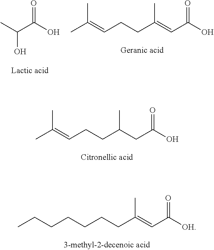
CC(C(O)=O)O.C(=CC(O)=O)(CCC=C(C)C)C.C(CC(O)=O)(CCC=C(C)C)C.C(=CC([OH])=O)(CCCCCCC)C
